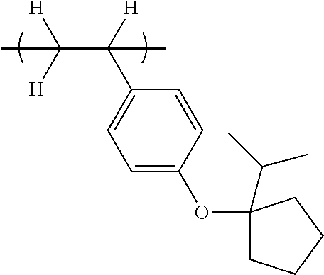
C1=C(OC2(C(C)C)CCCC2)C=CC(C([H])(C([H])([H])C)C)=C1
